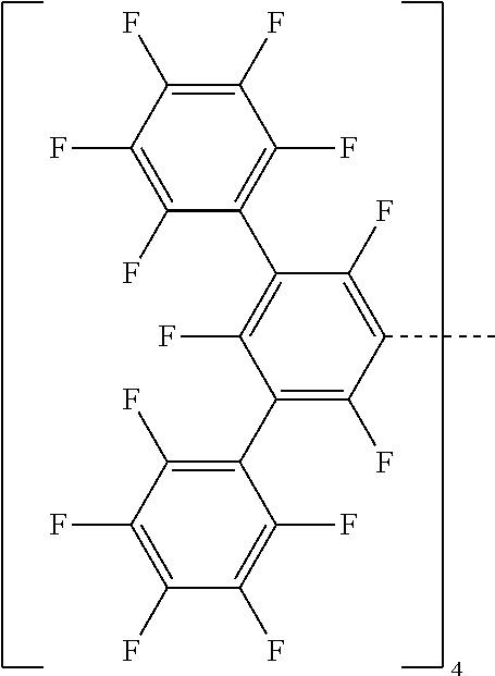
FC1=C(F)C(F)=C(C2=C(F)C(C3=C(F)C(F)=C(F)C(F)=C3F)=C(F)C(C)=C2F)C(F)=C1F
